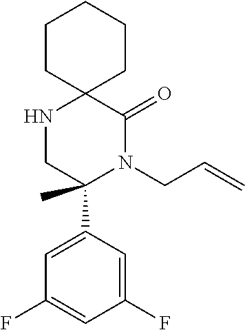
C12(NCC(C3=CC(F)=CC(F)=C3)(C)N(CC=C)C1=O)CCCCC2
